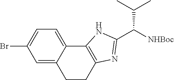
BrC1=CC=C2C(=C1)CCC1=C2NC(C(C(C)C)[NHBoc])=N1
